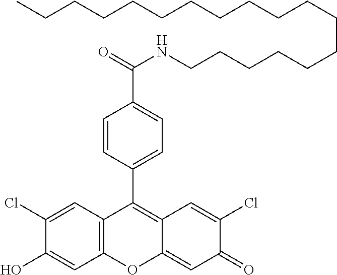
C12=C(C=C(Cl)C(O)=C1)C(C1=CC=C(C(=O)NCCCCCCCCCCCCCCCCCC)C=C1)=C1C(=CC(=O)C(Cl)=C1)O2
